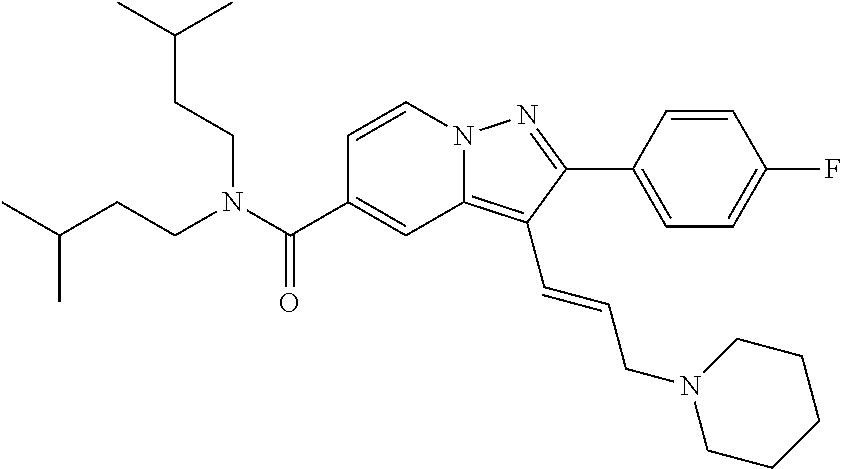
C1=CN2C(=C(C=CCN3CCCCC3)C(C3=CC=C(F)C=C3)=N2)C=C1C(N(CCC(C)C)CCC(C)C)=O
